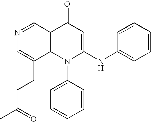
N1=CC2=C(C(CCC(C)=O)=C1)N(C1=CC=CC=C1)C(NC1=CC=CC=C1)=CC2=O
